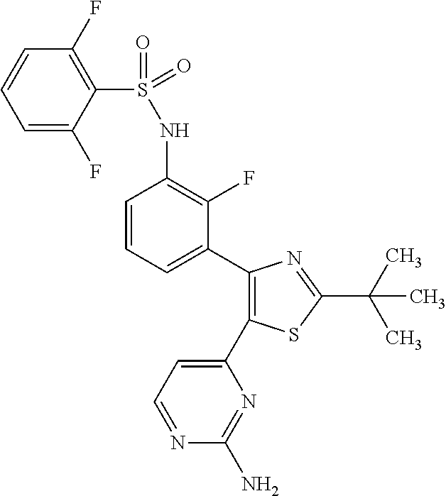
C1=C(F)C(S(NC2=C(F)C(C3=C(C4=CC=NC(N)=N4)SC(C(C)(C)C)=N3)=CC=C2)(=O)=O)=C(F)C=C1
